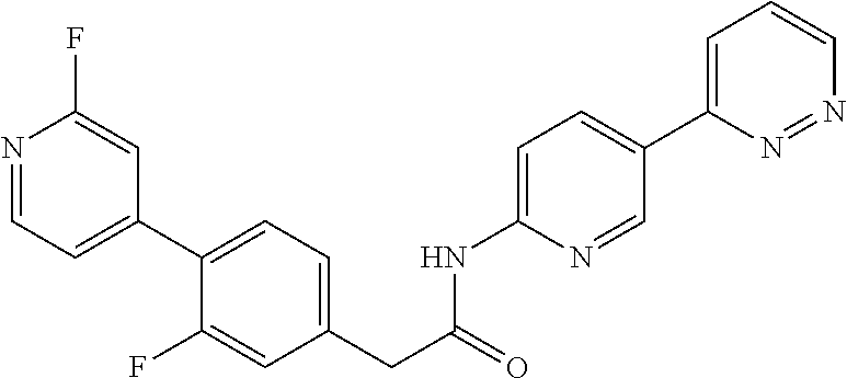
N1=CC=C(C2=CC=C(CC(=O)NC3=CC=C(C4=CC=CN=N4)C=N3)C=C2F)C=C1F
